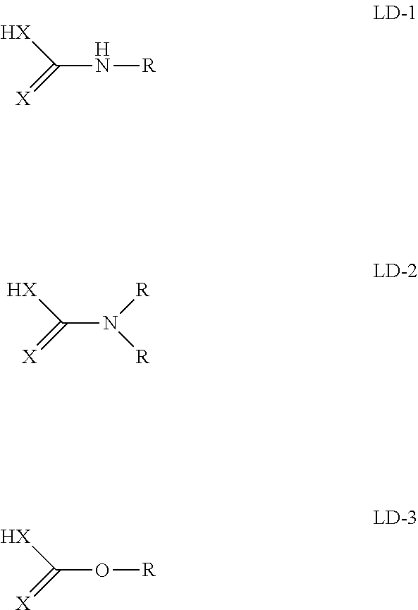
C(N[R])([HX])=[X].C(N([R])[R])([HX])=[X].C(O[R])([HX])=[X]
